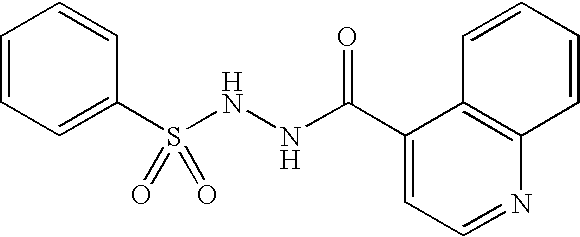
C1=CC=C(S(NNC(=O)C2=CC=NC3=C2C=CC=C3)(=O)=O)C=C1
